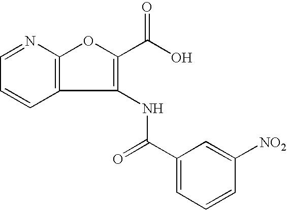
C12=C(N=CC=C1)OC(C(O)=O)=C2NC(C1=CC=CC([NO2])=C1)=O
